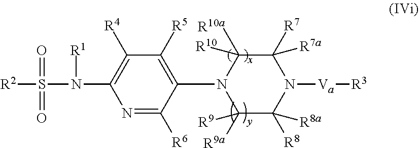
N1=C([R6])C(N2C([R9a])([R9])C([R8])([R8a])N([Va][R3])C([R7])([R7a])C2([R10a])[R10])=C([R5])C([R4])=C1N(S([R2])(=O)=O)[R1]
